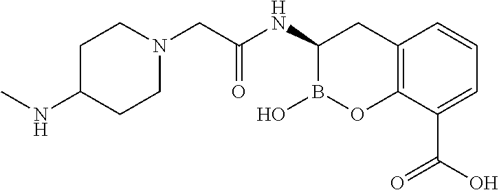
C12=C(C(C(O)=O)=CC=C1)OB(O)C(NC(=O)CN1CCC(NC)CC1)C2
